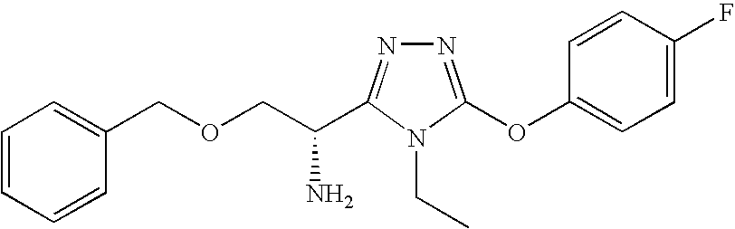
N1=C(OC2=CC=C(F)C=C2)N(CC)C(C(COCC2=CC=CC=C2)N)=N1
